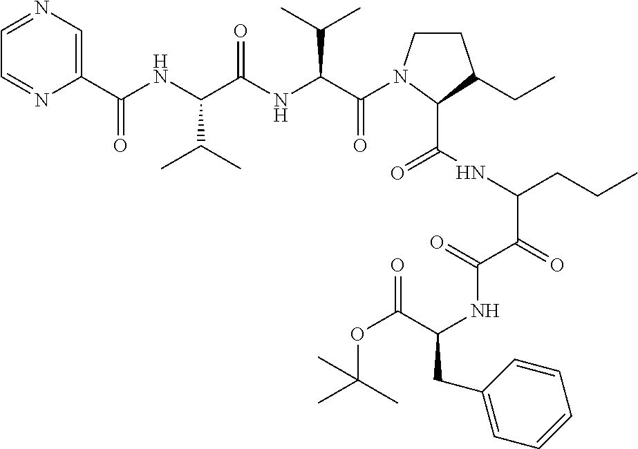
C1(C(NC(C(NC(C(=O)N2CCC(CC)C2C(=O)NC(C(C(NC(C(OC(C)(C)C)=O)CC2=CC=CC=C2)=O)=O)CCC)C(C)C)=O)C(C)C)=O)=CN=CC=N1
